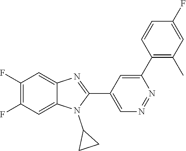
C1(F)=C(F)C=C2C(=C1)N=C(C1=CN=NC(C3=C(C)C=C(F)C=C3)=C1)N2C1CC1
